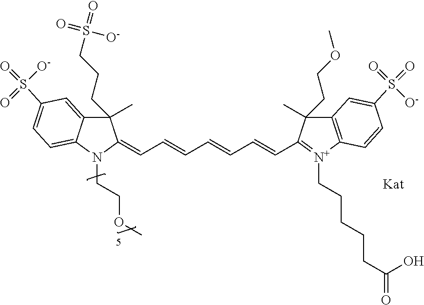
C1(C)(CCCS(=O)(=O)[O-])C2=CC(S(=O)([O-])=O)=CC=C2N(CCOC)C1=CC=CC=CC=CC1=[N+](CCCCCC(=O)O)C2=C(C1(C)CCOC)C=C(S(=O)(=O)[O-])C=C2
